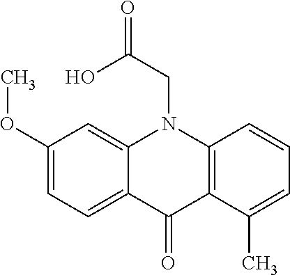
C12=C(C(C)=CC=C1)C(=O)C1=CC=C(OC)C=C1N2CC(=O)O
